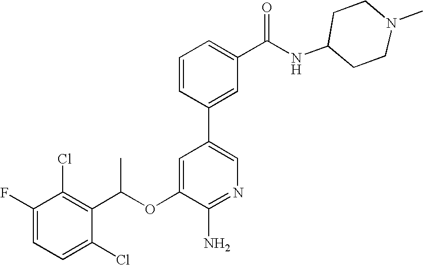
C1=C(F)C(Cl)=C(C(OC2=CC(C3=CC(C(NC4CCN(C)CC4)=O)=CC=C3)=CN=C2N)C)C(Cl)=C1
